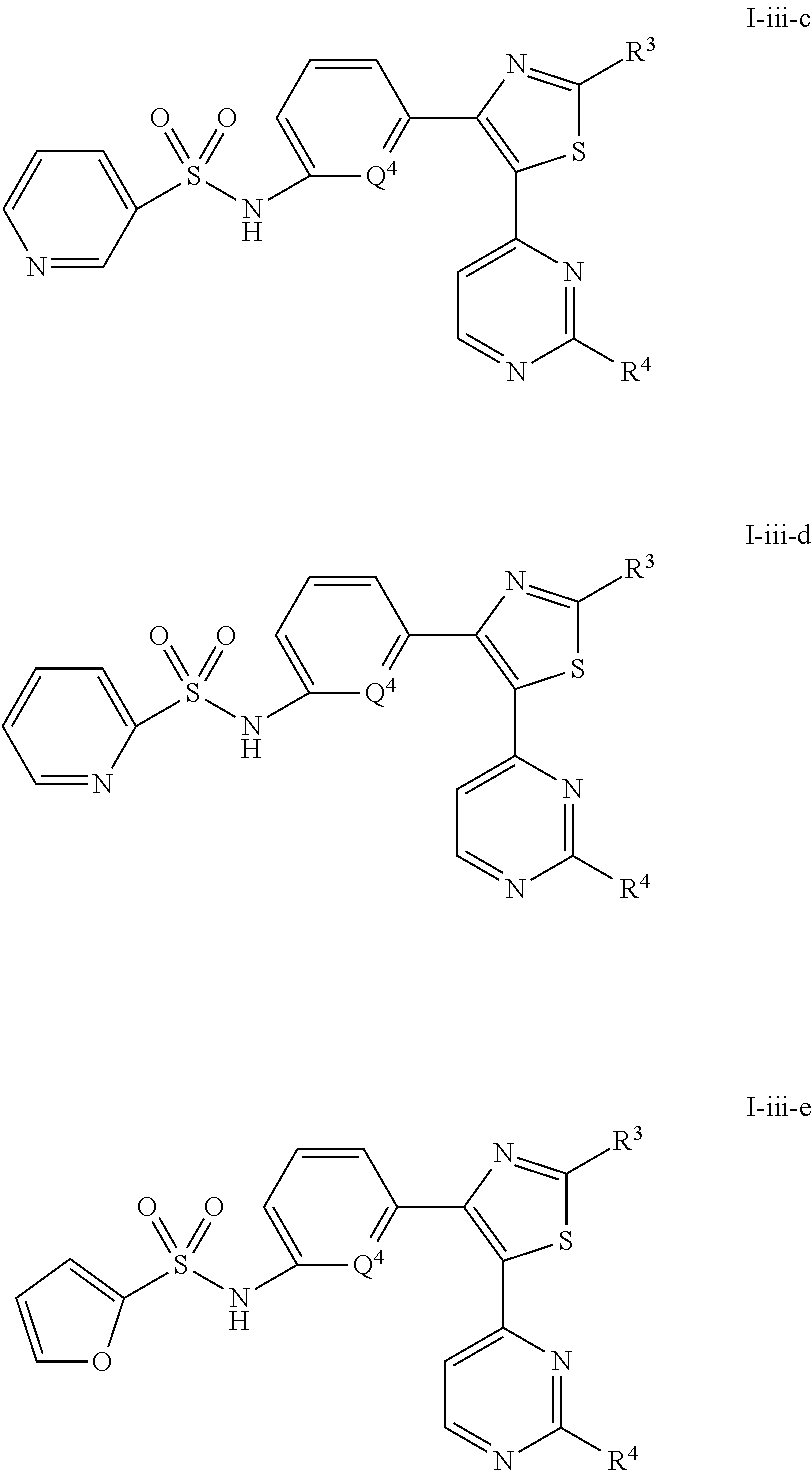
N1=CC(S(NC2=CC=CC(C3=C(C4=CC=NC([R4])=N4)SC([R3])=N3)=[Q4]2)(=O)=O)=CC=C1.C1=NC(S(NC2=CC=CC(C3=C(C4=CC=NC([R4])=N4)SC([R3])=N3)=[Q4]2)(=O)=O)=CC=C1.S(NC1=CC=CC(C2=C(C3=CC=NC([R4])=N3)SC([R3])=N2)=[Q4]1)(=O)(=O)C1=CC=CO1
